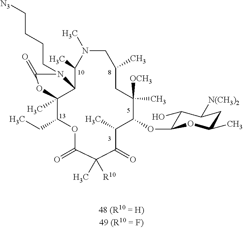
C1C(C)CC(C)([OCH3])C(OC2C(O)C([N(CH3)2])CC(C)O2)C(C)C(=O)C([R10])(C)C(=O)OC(CC)C2(C)C(C(C)N1C)N(CCCC[N3])C(=O)O2
